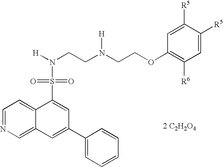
C1=NC=C2C(=C1)C(S(N([H])CCN(CCOC1=C([R6])C=C([R5])C([R5])=C1)[H])(=O)=O)=CC(C1=CC=CC=C1)=C2.[2 C2H2O4]
